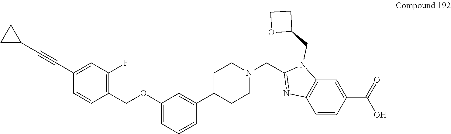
C1(COC2=CC=CC(C3CCN(CC4=NC5=C(N4CC4CCO4)C=C(C(=O)O)C=C5)CC3)=C2)=C(F)C=C(C#CC2CC2)C=C1
